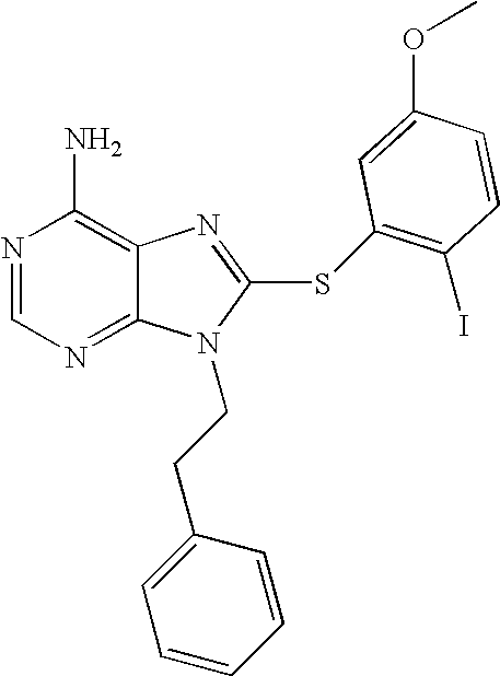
N1=CN=C2C(=C1N)N=C(SC1=C(I)C=CC(OC)=C1)N2CCC1=CC=CC=C1
